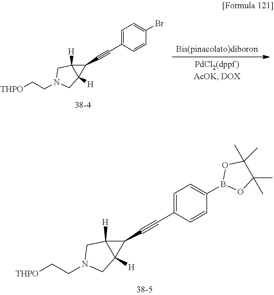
C1=C(C#CC2C3([H])C2([H])CN(CC[THPO])C3)C=CC(B2OC(C)(C)C(C)(C)O2)=C1.C1=C(C#CC2C3([H])C2([H])CN(CC[THPO])C3)C=CC(Br)=C1
